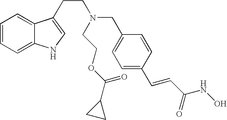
C1=CC=C2C(=C1)C(CCN(CC1=CC=C(C=CC(NO)=O)C=C1)CCOC(C1CC1)=O)=CN2
